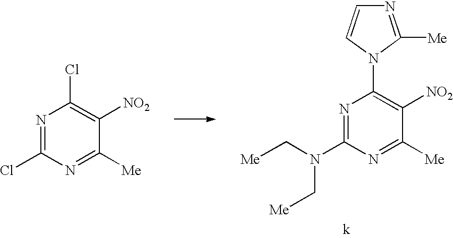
N1=C(Cl)N=C([Me])C([NO2])=C1Cl.N1=C(N(C[Me])C[Me])N=C([Me])C([NO2])=C1N1C([Me])=NC=C1
